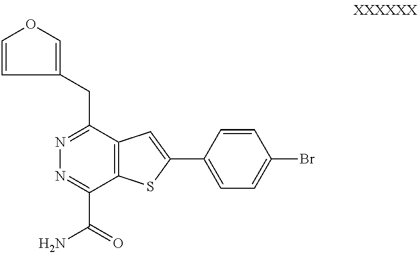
C1=CC(CC2=NN=C(C(=O)N)C3=C2C=C(C2=CC=C(Br)C=C2)S3)=CO1
